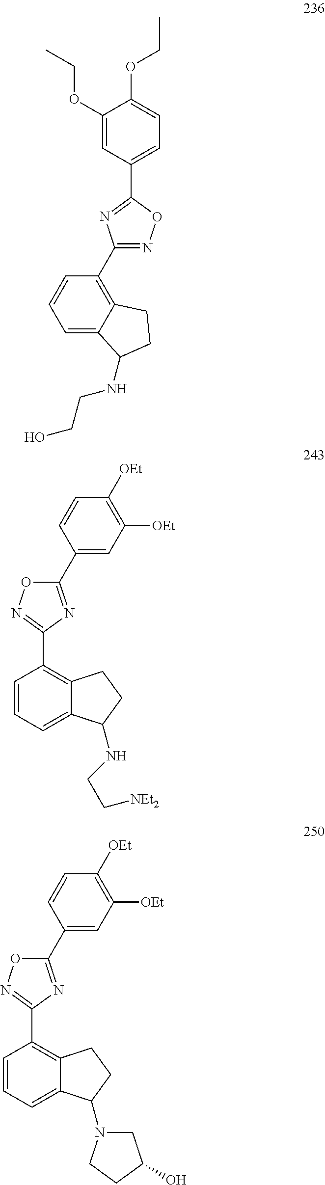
C1(C2=C3C(=CC=C2)C(NCCO)CC3)=NOC(C2=CC=C(OCC)C(OCC)=C2)=N1.C1=CC=C2C(=C1C1=NOC(C3=CC([OEt])=C([OEt])C=C3)=N1)CCC2NCC[NEt2].C1=CC=C2C(=C1C1=NOC(C3=CC([OEt])=C([OEt])C=C3)=N1)CCC2N1CC(O)CC1
